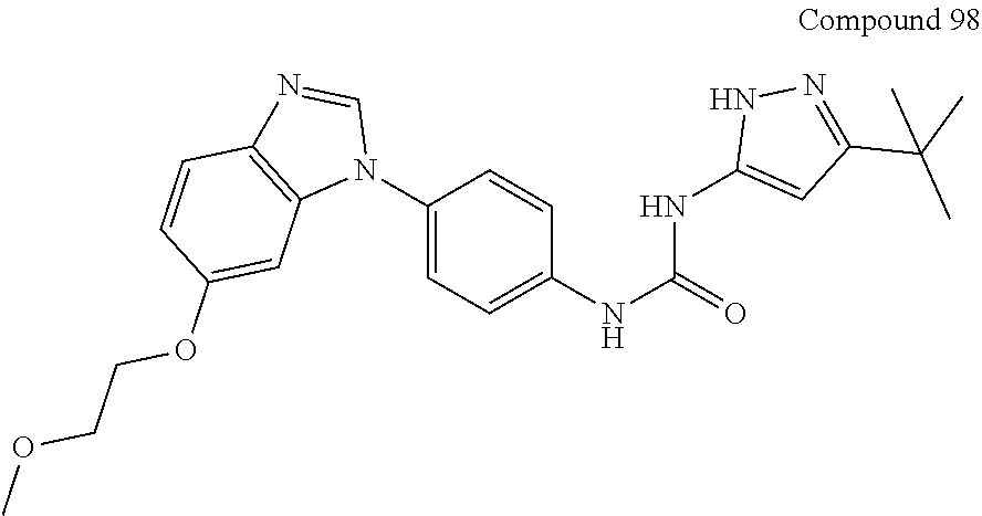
C1(N2C=NC3=C2C=C(OCCOC)C=C3)=CC=C(NC(NC2=CC(C(C)(C)C)=NN2)=O)C=C1
